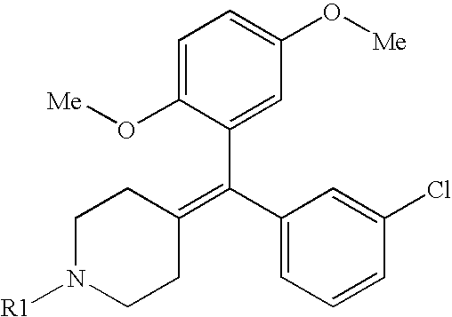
C1=C(O[Me])C(C(C2=CC=CC(Cl)=C2)=C2CCN([R1])CC2)=CC(O[Me])=C1
